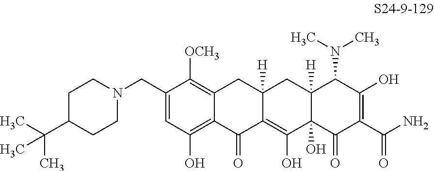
C1=C(CN2CCC(C(C)(C)C)CC2)C([OCH3])=C2C(=C1O)C(=O)C1=C(O)C3(O)C([H])(CC1([H])C2)C(N(C)C)C(O)=C(C(N)=O)C3=O
